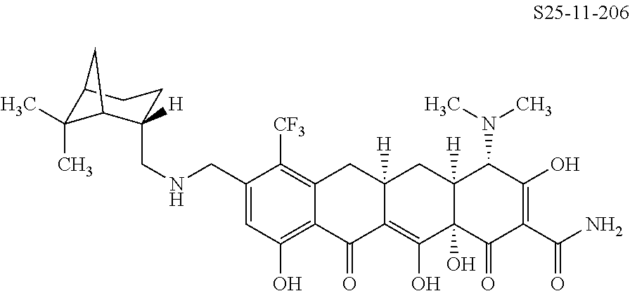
C1=C(CNCC2([H])C3CC(CC2)C3(C)C)C([CF3])=C2C(=C1O)C(=O)C1=C(O)C3(O)C([H])(CC1([H])C2)C(N(C)C)C(O)=C(C(N)=O)C3=O
